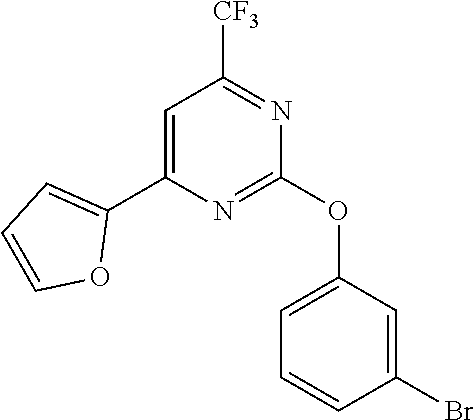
C1=C(C2=CC=CO2)N=C(OC2=CC=CC(Br)=C2)N=C1[CF3]
